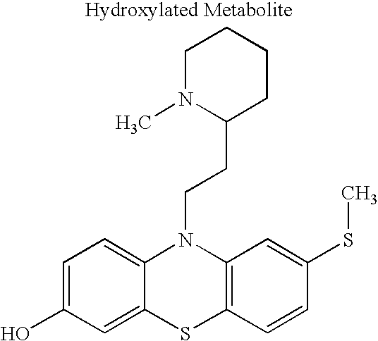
C1=C(O)C=C2C(=C1)N(CCC1CCCCN1C)C1=C(S2)C=CC(SC)=C1
